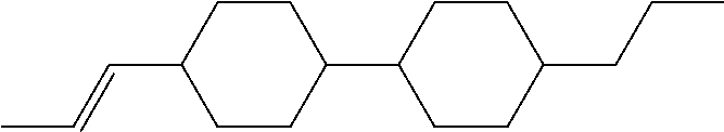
C1CC(C2CCC(CCC)CC2)CCC1C=CC
